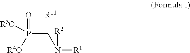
P(C(N([R2])[R1])[R11])([R4O])([R3O])=O
